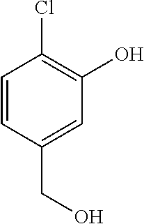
C1=CC(CO)=CC(O)=C1Cl
